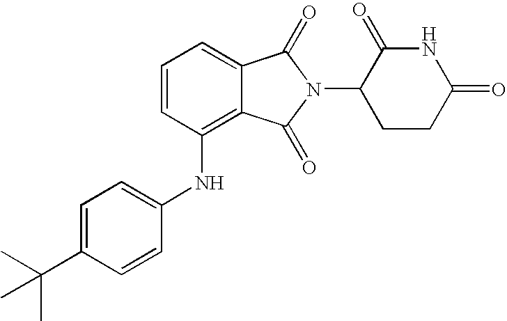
N(C1=C2C(=CC=C1)C(=O)N(C1CCC(=O)NC1=O)C2=O)C1=CC=C(C(C)(C)C)C=C1
